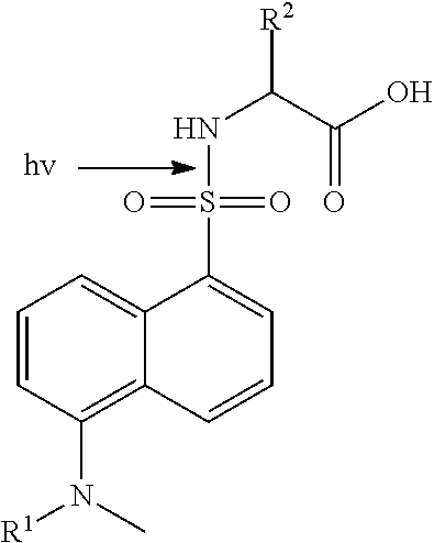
[R2]C(C(=O)O)NS(=O)(=O)C1=CC=CC2=C(N(C)[R1])C=CC=C12
